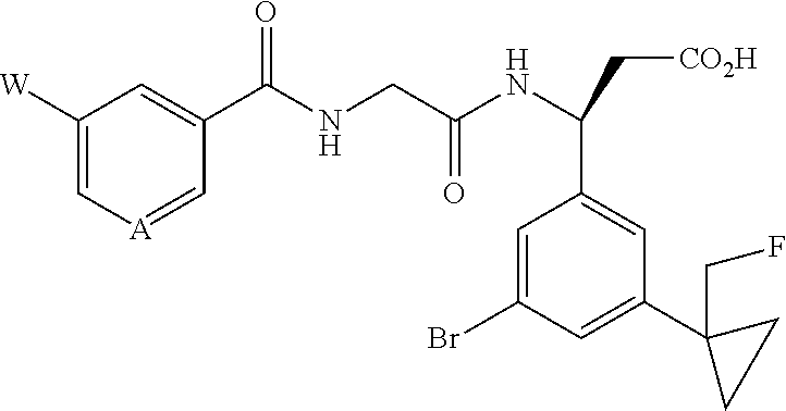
C1([W])=C[A]=CC(C(NCC(NC(C[CO2H])C2=CC(C3(CF)CC3)=CC(Br)=C2)=O)=O)=C1
